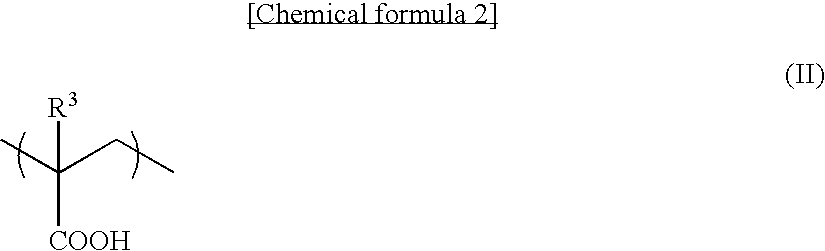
C(CC)(C)([R3])[COOH]
